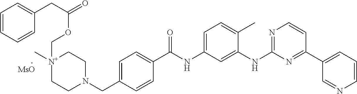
C1=CC=CC(CC(=O)OC[N+]2(C)CCN(CC3=CC=C(C(NC4=CC=C(C)C(NC5=NC=CC(C6=CC=CN=C6)=N5)=C4)=O)C=C3)CC2)=C1.[MsO]
